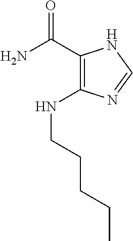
C1(C(=O)N)=C(NCCCCC)N=CN1
